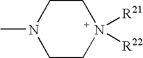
C1CN([R21])([R22])CCN1C
